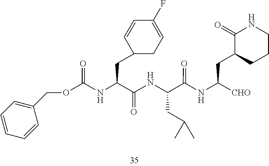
N(C(CC1CCCNC1=O)[CHO])C(C(NC(C(NC(OCC1=CC=CC=C1)=O)CC1CC=C(F)C=C1)=O)CC(C)C)=O
